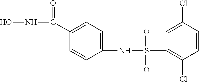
C1(C(NO)=O)=CC=C(NS(=O)(=O)C2=C(Cl)C=CC(Cl)=C2)C=C1
